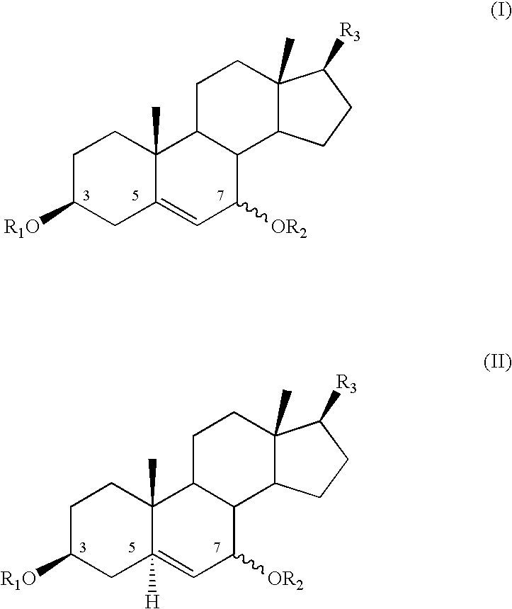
C1C([R1O])CC2=CC([OR2])C3C(C2(C)C1)CCC1(C)C3CCC1[R3].C1C([R1O])CC2([H])=CC([OR2])C3C(C2(C)C1)CCC1(C)C3CCC1[R3]
